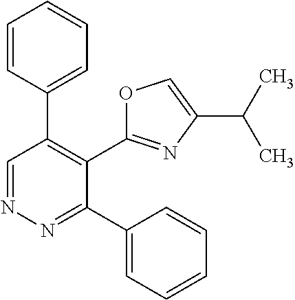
N1=CC(C2=CC=CC=C2)=C(C2=NC(C(C)C)=CO2)C(C2=CC=CC=C2)=N1
